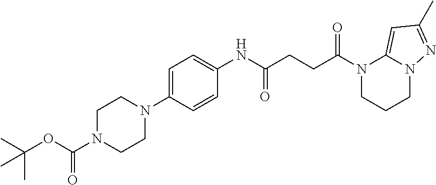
N1(C(CCC(NC2=CC=C(N3CCN(C(OC(C)(C)C)=O)CC3)C=C2)=O)=O)CCCN2C1=CC(C)=N2
